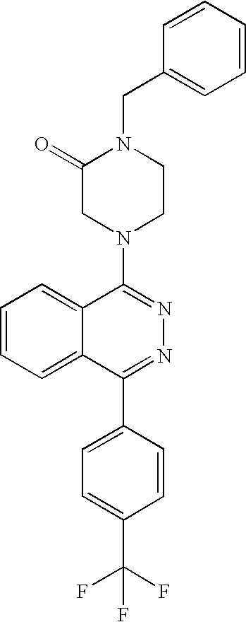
C(N1C(=O)CN(C2=NN=C(C3=CC=C(C(F)(F)F)C=C3)C3=CC=CC=C23)CC1)C1=CC=CC=C1
